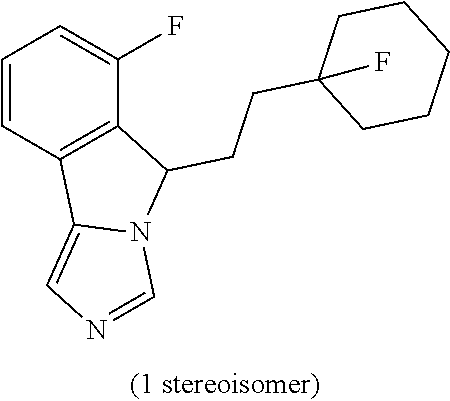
C1=CC2=C(C(F)=C1)C(CCC1(F)CCCCC1)N1C2=CN=C1
